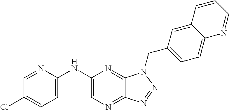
C1(NC2=CC=C(Cl)C=N2)=CN=C2C(=N1)N(CC1=CC=C3C(=C1)C=CC=N3)N=N2
